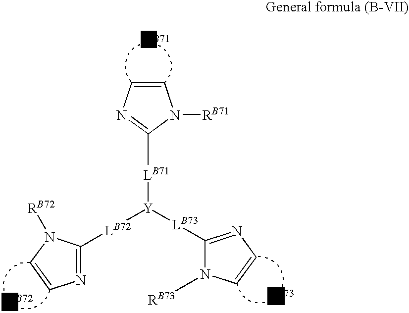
[ZB72].[ZB71].[ZB73].N1=C([LB72][Y]([LB71]C2=NC=CN2[RB71])[LB73]C2=NC=CN2[RB73])N([RB72])C=C1
